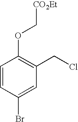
C1=CC(Br)=CC(CCl)=C1OC[CO2Et]
